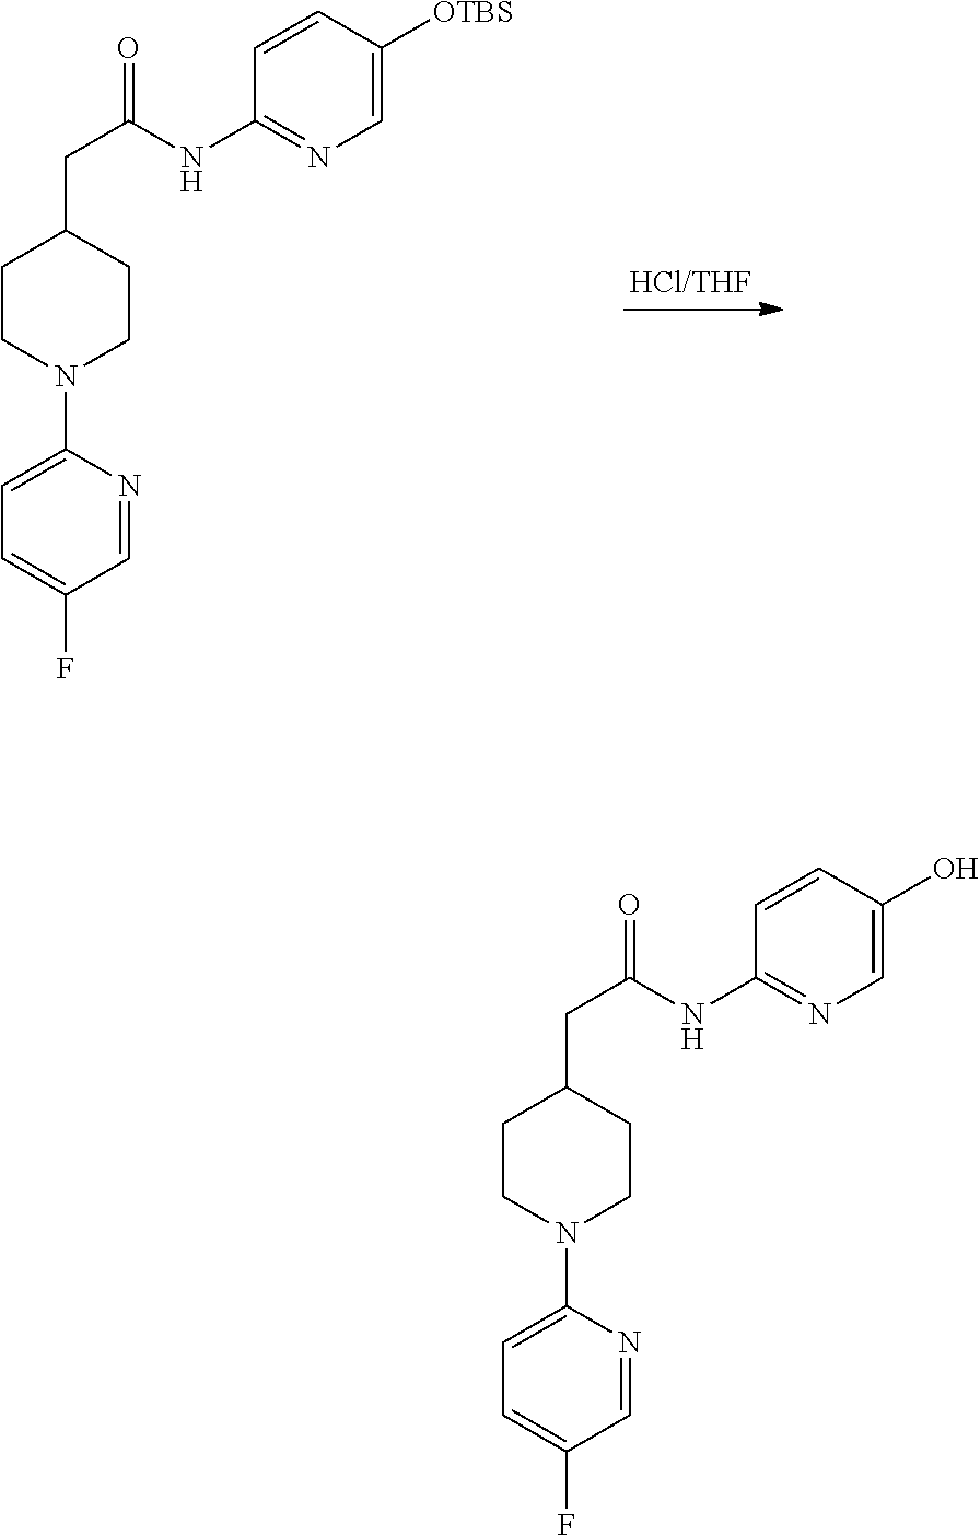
C1=C(N2CCC(CC(=O)NC3=NC=C([OTBS])C=C3)CC2)N=CC(F)=C1.C1=C(N2CCC(CC(=O)NC3=NC=C(O)C=C3)CC2)N=CC(F)=C1
